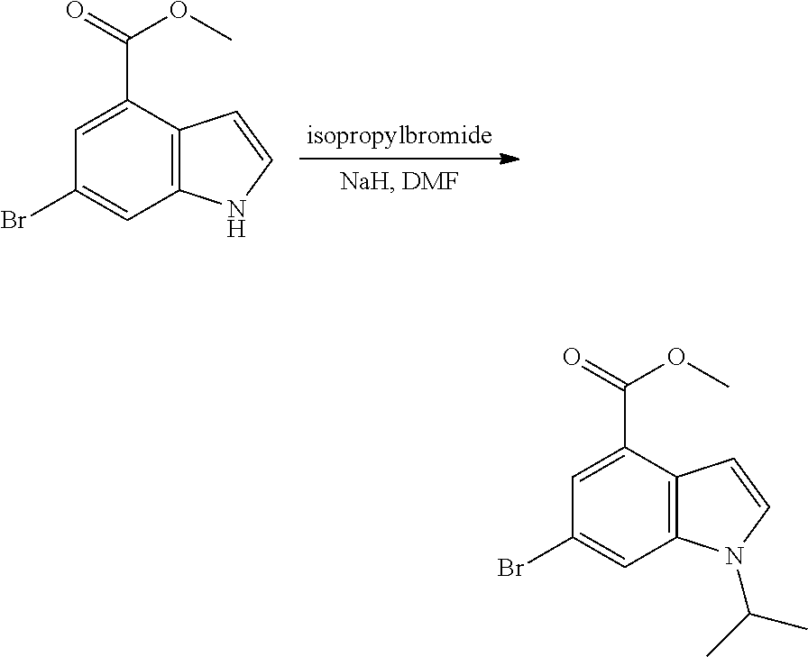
BrC1=CC2=C(C(C(=O)OC)=C1)C=CN2.BrC1=CC2=C(C(C(=O)OC)=C1)C=CN2C(C)C
